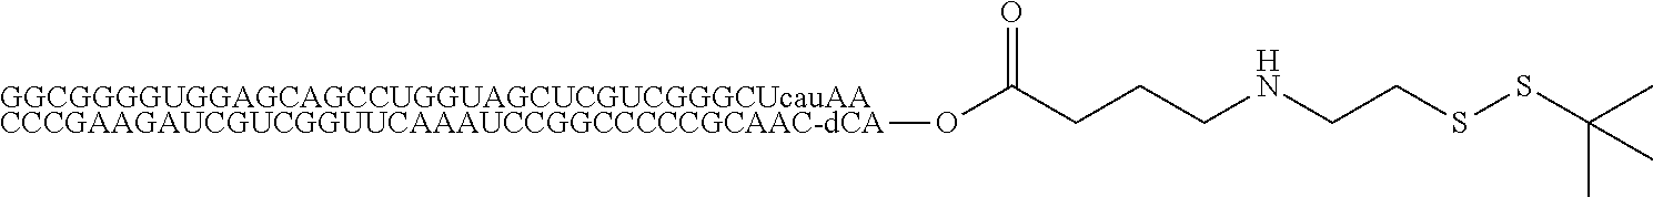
[GGCGGGGUGGAGCAGCCUGGUAGCUCGUCGGGCUcauAACCCGAAGAUCGUCGGUUCAAAUCCGGCCCCCGCAAC-dCA]OC(CCCNCCSSC(C)(C)C)=O
